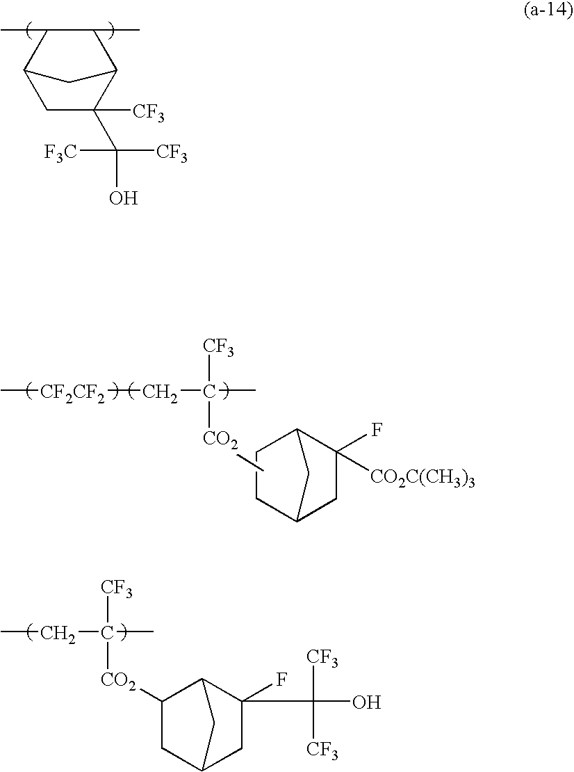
CC1C(C)C2CC1CC2([CF3])C([F3C])([CF3])O.C[CF2CF2]CC(C)([CF3])[CO2]C.C1CC2CC(F)([CO2C(CH3)3])C1C2.C(C(C)([CF3])[CO2]C1CC2CC(F)(C([CF3])([CF3])O)C1C2)C
